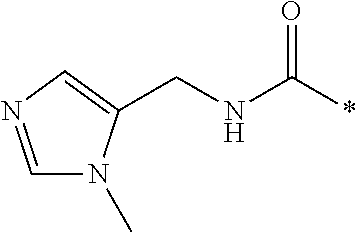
C(*)(=O)NCC1=CN=CN1C
